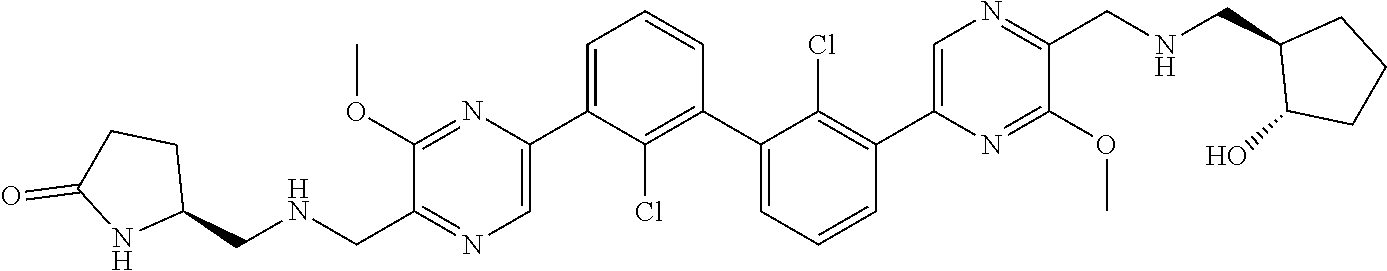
C1(OC)=NC(C2=CC=CC(C3=CC=CC(C4=CN=C(CNCC5C(O)CCC5)C(OC)=N4)=C3Cl)=C2Cl)=CN=C1CNCC1CCC(=O)N1
